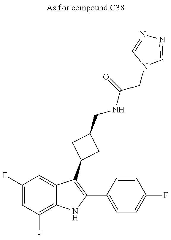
C1(F)=CC(F)=C2C(=C1)C(C1CC(CNC(CN3C=NN=C3)=O)C1)=C(C1=CC=C(F)C=C1)N2
